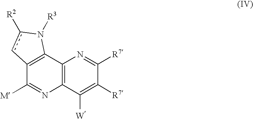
C12=C(C3=C(N=C1[M])C([W])=C([R7])C([R7])=N3)N([R3])c([R2])c2
